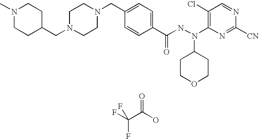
N1(C)CCC(CN2CCN(CC3=CC=C(C(NN(C4=C(Cl)C=NC([CN])=N4)C4CCOCC4)=O)C=C3)CC2)CC1.FC(C(O)=O)(F)F
